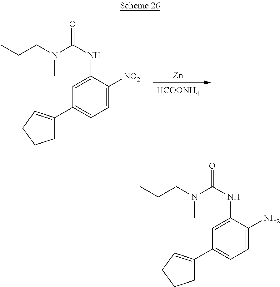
[Zn].[HCOONH4].C1(C2=CCCC2)=CC=C([NO2])C(NC(N(CCC)C)=O)=C1.C1(C2=CCCC2)=CC=C(N)C(NC(N(CCC)C)=O)=C1
